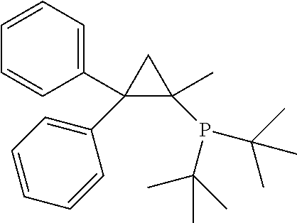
C1(C2=CC=CC=C2)(C2=CC=CC=C2)CC1(C)P(C(C)(C)C)C(C)(C)C
